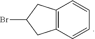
C12=C(C=CC=C1)CC(Br)C2
